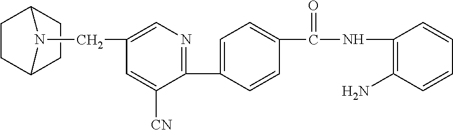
C1CC2CCC1N2CC1=CN=C(C2=CC=C(C(NC3=C(N)C=CC=C3)=O)C=C2)C([CN])=C1
